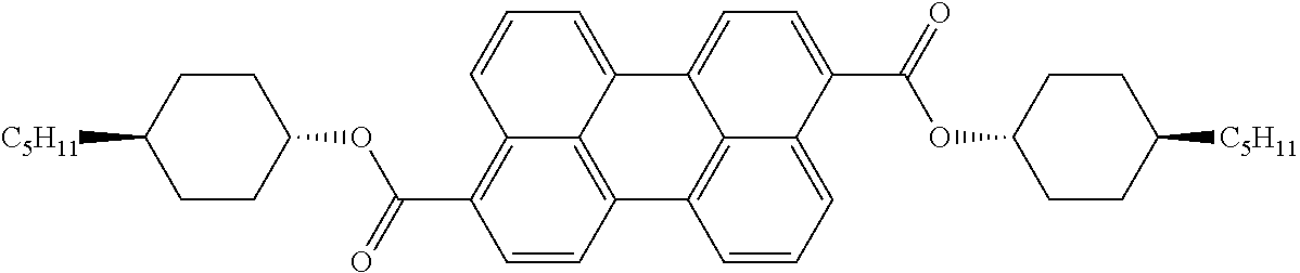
C1=CC2=C3C(=C1C(=O)OC1CCC([C5H11])CC1)C=CC=C3C1=CC=C(C(=O)OC3CCC([C5H11])CC3)C3=CC=CC2=C13
